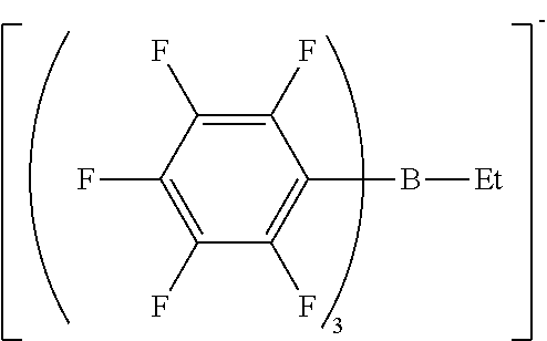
C1(F)=C(F)C(F)=C(F)C(F)=C1B[Et]
